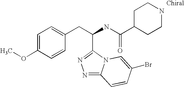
N1=C2N(C(C(CC3=CC=C(OC)C=C3)NC(C3CCNCC3)=O)=N1)C=C(Br)C=C2
